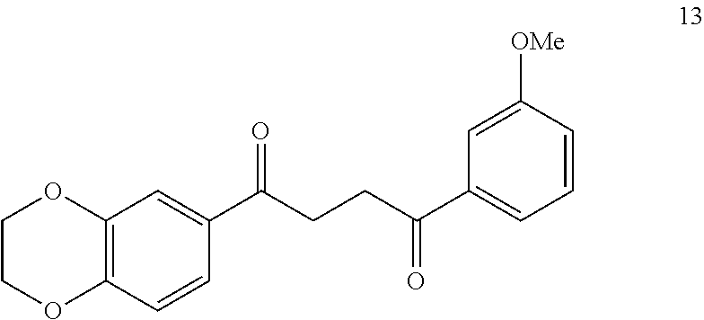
C1(C(CCC(C2=CC=CC([OMe])=C2)=O)=O)=CC2=C(C=C1)OCCO2
